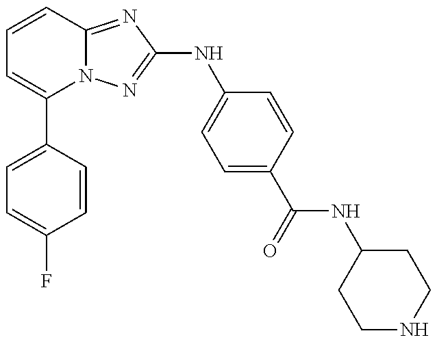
C1(C2=CC=C(F)C=C2)=CC=CC2=NC(NC3=CC=C(C(=O)NC4CCNCC4)C=C3)=NN12
